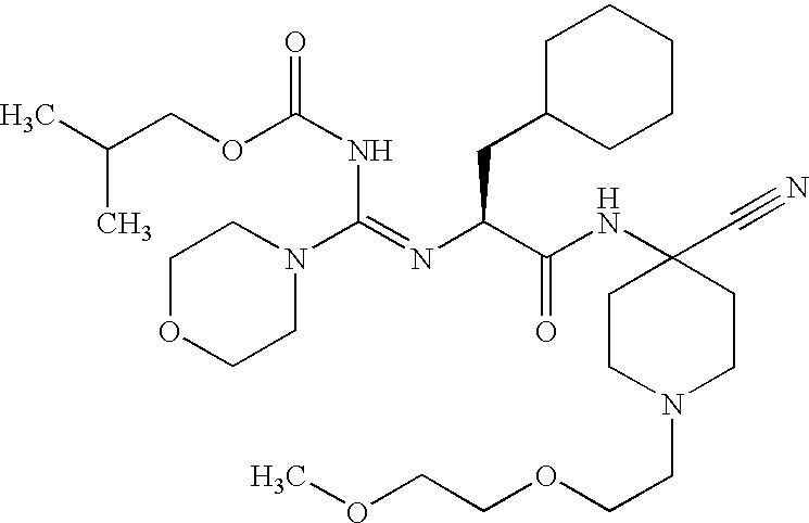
O(C(NC(N1CCOCC1)=NC(C(NC1(C#N)CCN(CCOCCOC)CC1)=O)CC1CCCCC1)=O)CC(C)C
